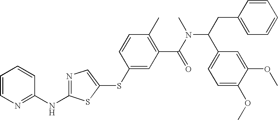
C1=CN=C(NC2=NC=C(SC3=CC(C(N(C(C4=CC=C(OC)C(OC)=C4)CC4=CC=CC=C4)C)=O)=C(C)C=C3)S2)C=C1
